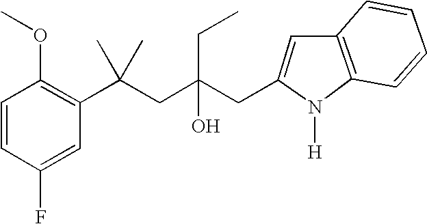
C1=CC(F)=CC(C(CC(CC2=CC3=C(N2[H])C=CC=C3)(O)CC)(C)C)=C1OC
